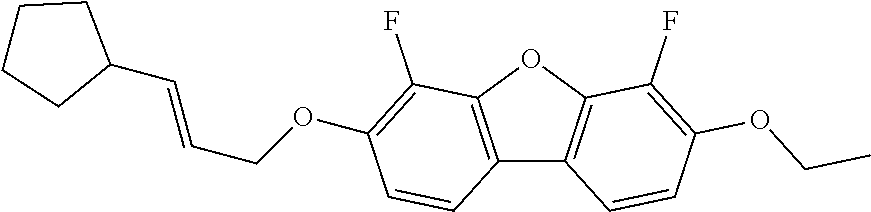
C12=C(OC3=C1C=CC(OCC)=C3F)C(F)=C(OCC=CC1CCCC1)C=C2
